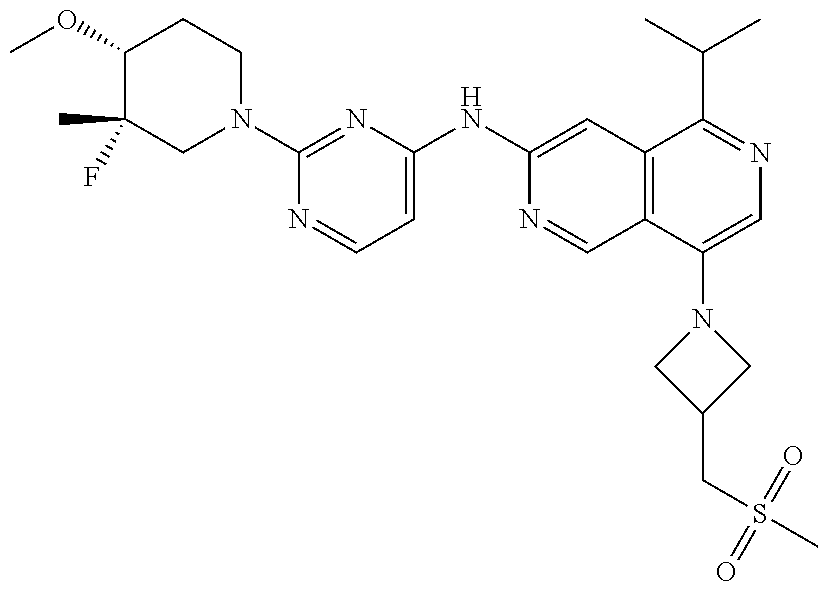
C1(OC)C(F)(C)CN(C2=NC(NC3=CC4=C(C=N3)C(N3CC(CS(C)(=O)=O)C3)=CN=C4C(C)C)=CC=N2)CC1
